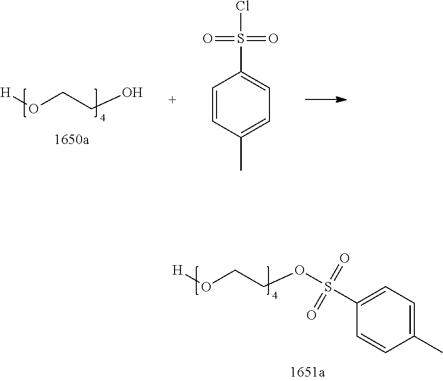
[H]OCCO.C1=CC(C)=CC=C1S(Cl)(=O)=O.[H]OCCOS(C1=CC=C(C)C=C1)(=O)=O
